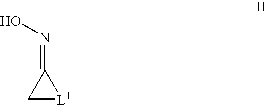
C1[L1]C1=NO
